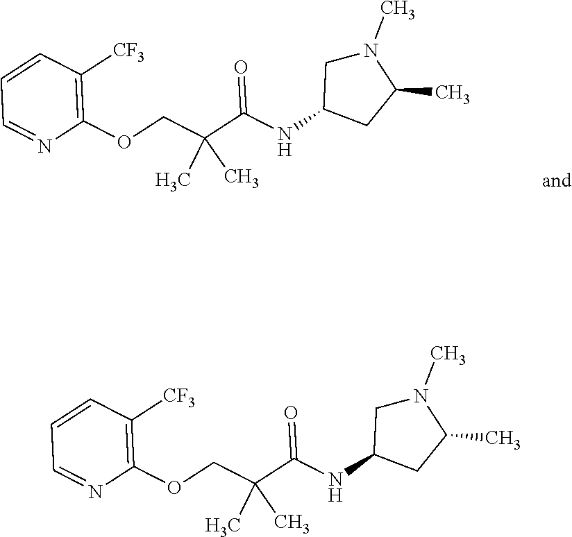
C1=CC([CF3])=C(OCC(C(NC2CC(C)N(C)C2)=O)(C)C)N=C1.C1=CC([CF3])=C(OCC(C(NC2CC(C)N(C)C2)=O)(C)C)N=C1
